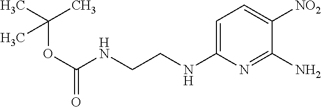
C1=C(NCCNC(OC(C)(C)C)=O)N=C(N)C([NO2])=C1
